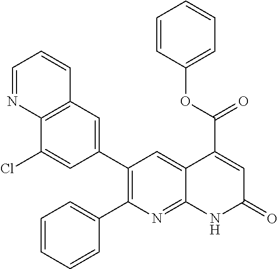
C12=C(C=C(C3=C(C4=CC=CC=C4)N=C4C(=C3)C(C(=O)OC3=CC=CC=C3)=CC(=O)N4)C=C1Cl)C=CC=N2
